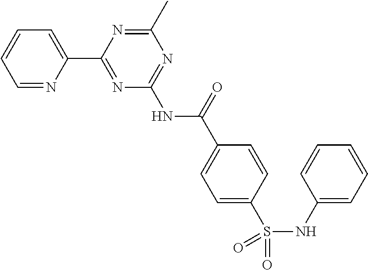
C1=NC(C2=NC(NC(C3=CC=C(S(NC4=CC=CC=C4)(=O)=O)C=C3)=O)=NC(C)=N2)=CC=C1
